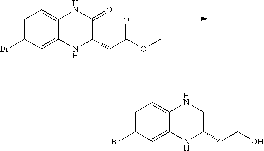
C1=C(Br)C=C2C(=C1)NC(=O)C(CC(OC)=O)N2.C1=C(Br)C=C2C(=C1)NCC(CCO)N2
